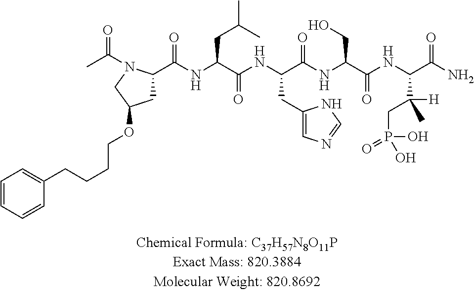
CC(=O)N1C(C(NC(C(NC(C(NC(C(NC(C(N)=O)C([H])(C)CP(O)(=O)O)=O)CO)=O)CC2=CN=CN2)=O)CC(C)C)=O)CC(OCCCCC2=CC=CC=C2)C1
